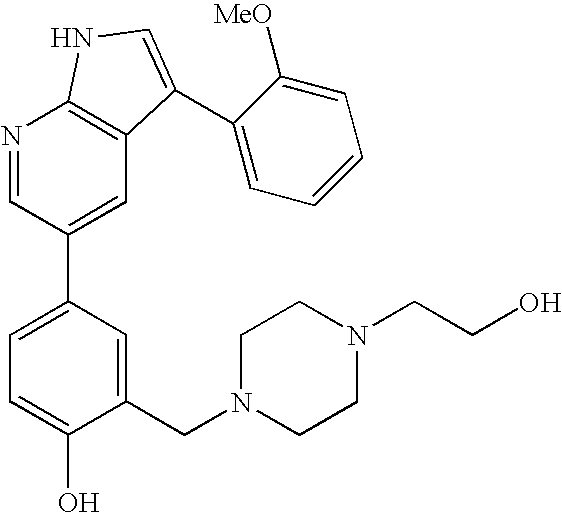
C1(CN2CCN(CCO)CC2)=CC(C2=CC3=C(N=C2)NC=C3C2=CC=CC=C2[MeO])=CC=C1O
